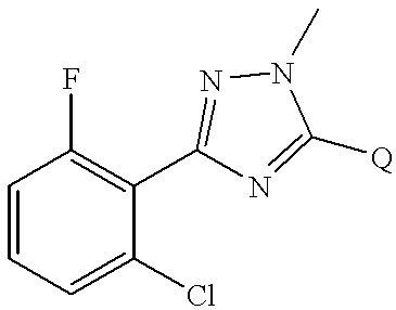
C1=CC=C(Cl)C(C2=NN(C)C([Q])=N2)=C1F
